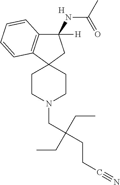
C1(NC(C)=O)([H])C2=C(C3(C1)CCN(CC(CCC#N)(CC)CC)CC3)C=CC=C2.[H]
